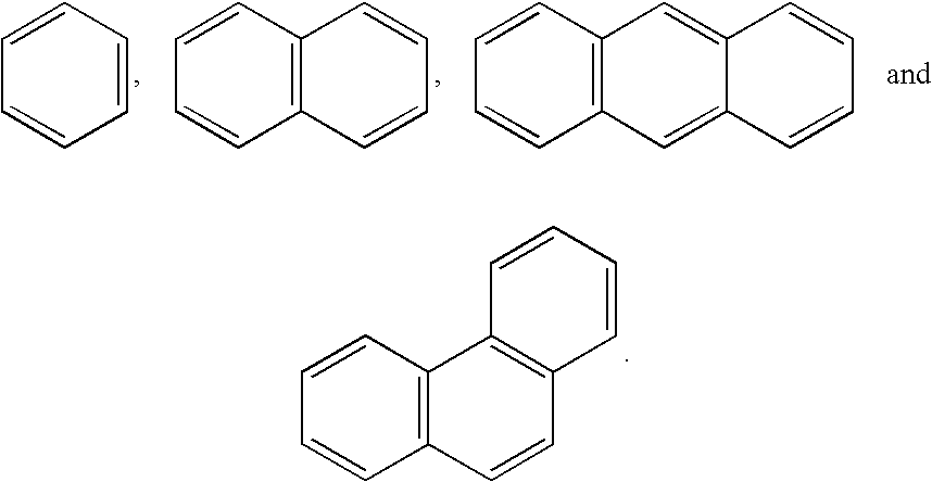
C1=CC=CC=C1.C1=CC2=C(C=C1)C=CC=C2.C1=CC2=C(C=C1)C=C1C(=C2)C=CC=C1.C1=CC2=C(C=C1)C1=C(C=C2)C=CC=C1
